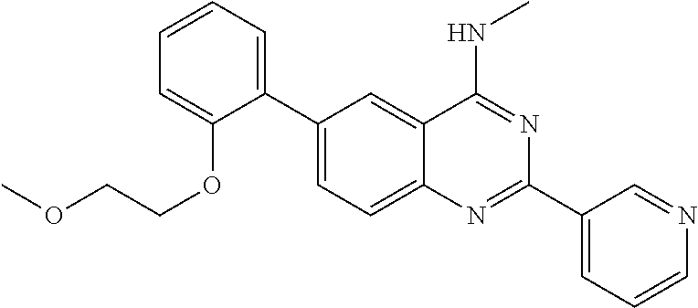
C1(C2=CC=C3C(=C2)C(NC)=NC(C2=CC=CN=C2)=N3)=CC=CC=C1OCCOC
